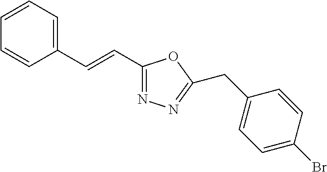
C1=CC=C(C=CC2=NN=C(CC3=CC=C(Br)C=C3)O2)C=C1
